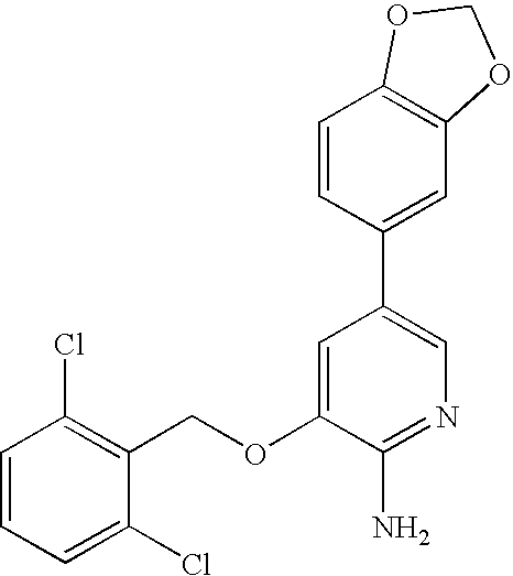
C1=CC=C(Cl)C(COC2=CC(C3=CC4=C(C=C3)OCO4)=CN=C2N)=C1Cl
